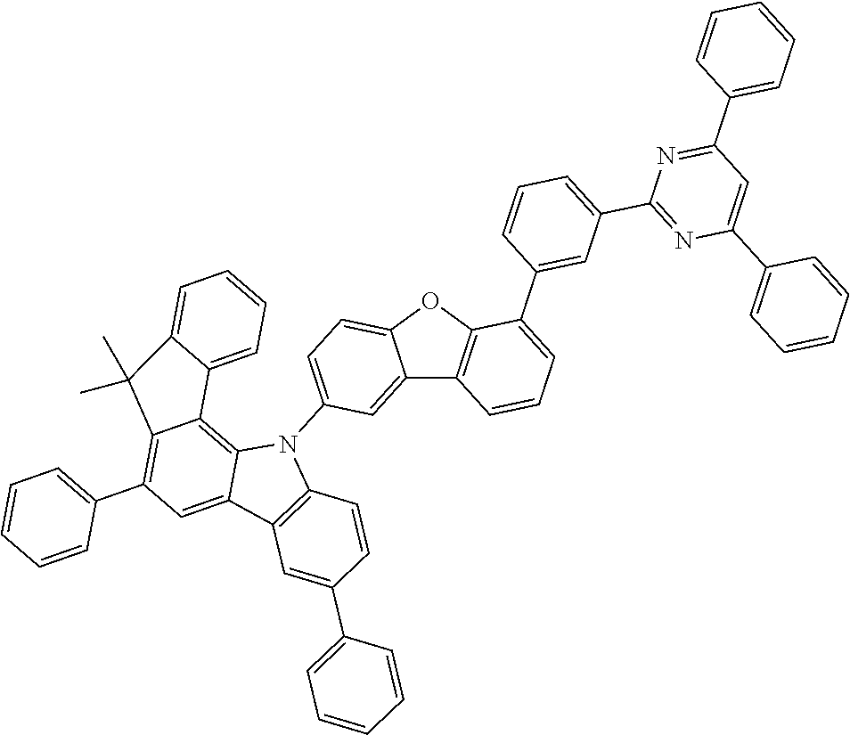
C12=CC(N3C4=C5C(=C(C6=CC=CC=C6)C=C4C4=C3C=CC(C3=CC=CC=C3)=C4)C(C)(C)C3=CC=CC=C53)=CC=C1OC1=C2C=CC=C1C1=CC(C2=NC(C3=CC=CC=C3)=CC(C3=CC=CC=C3)=N2)=CC=C1
